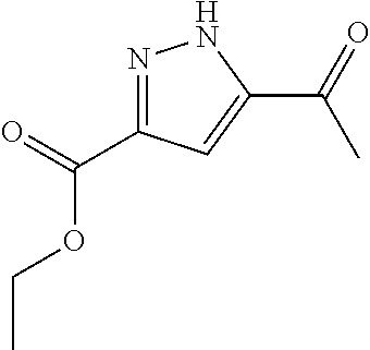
N1=C(C(=O)OCC)C=C(C(=O)C)N1
